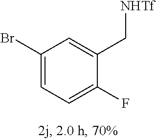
C1=C(F)C(C[NHTf])=CC(Br)=C1
